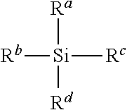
[Rb][Si]([Rc])([Rd])[Ra]
